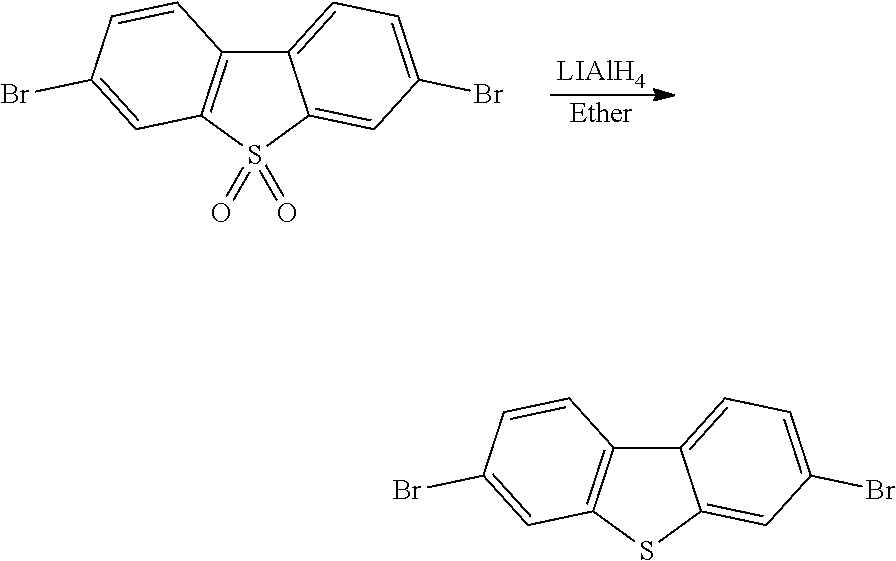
[LIAlH4].[Ether].C12=CC=C(Br)C=C1S(=O)(=O)C1=C2C=CC(Br)=C1.C12=CC=C(Br)C=C1SC1=C2C=CC(Br)=C1
